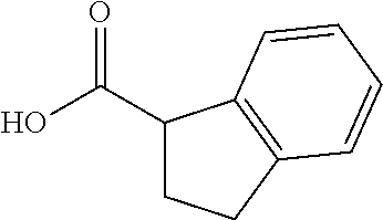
C1(C(O)=O)CCC2=C1C=CC=C2
